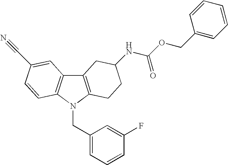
C12=C(N(CC3=CC=CC(F)=C3)C3=C1C=C(C#N)C=C3)CCC(NC(OCC1=CC=CC=C1)=O)C2
